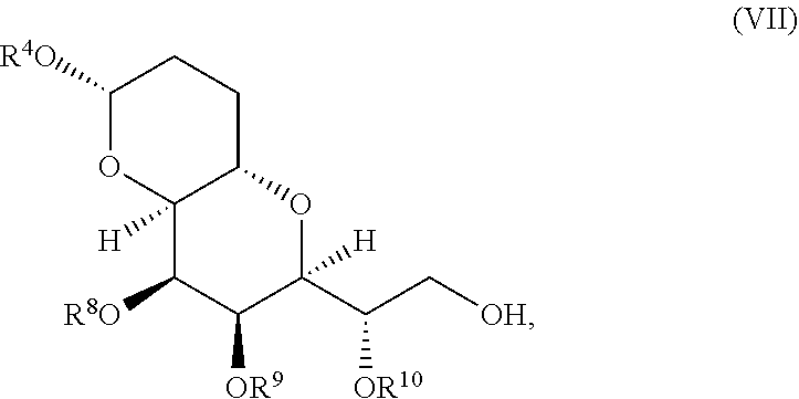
C1([R4O])OC2([H])C(CC1)OC([H])(C(C[OH])[OR10])C([OR9])C2[R8O]
